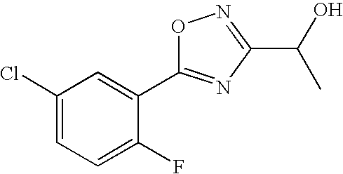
C1(Cl)=CC=C(F)C(C2=NC(C(O)C)=NO2)=C1
